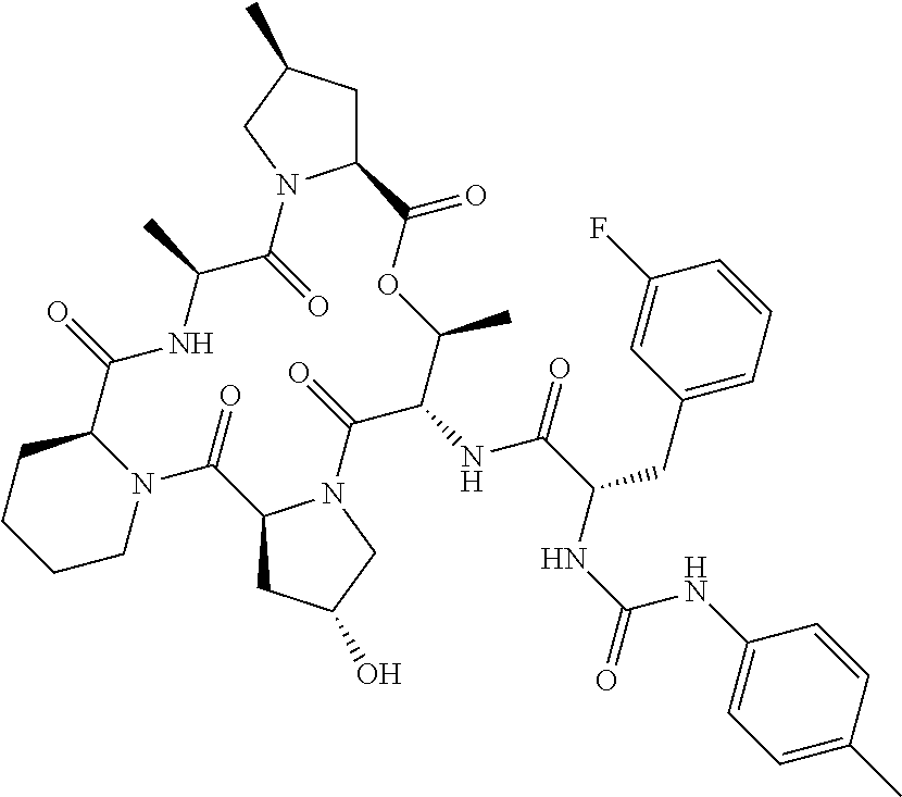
C1N2C(CCC1)C(=O)NC(C)C(=O)N1C(CC(C)C1)C(=O)OC(C)C(NC(=O)C(CC1=CC=CC(F)=C1)NC(NC1=CC=C(C)C=C1)=O)C(=O)N1C(C2=O)CC(O)C1
